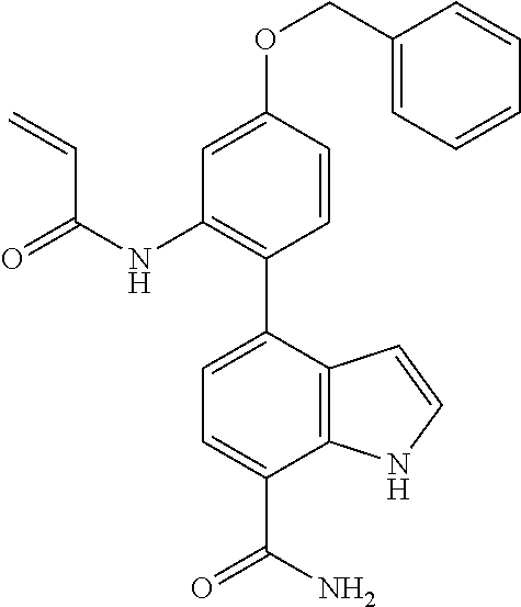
C1=C(OCC2=CC=CC=C2)C=CC(C2=CC=C(C(N)=O)C3=C2C=CN3)=C1NC(=O)C=C
